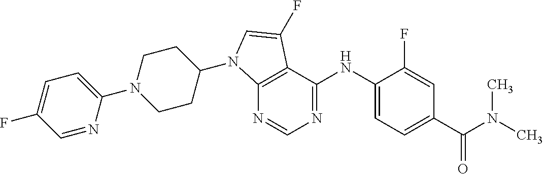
C12=C(C(NC3=CC=C(C(=O)N(C)C)C=C3F)=NC=N1)C(F)=CN2C1CCN(C2=CC=C(F)C=N2)CC1
